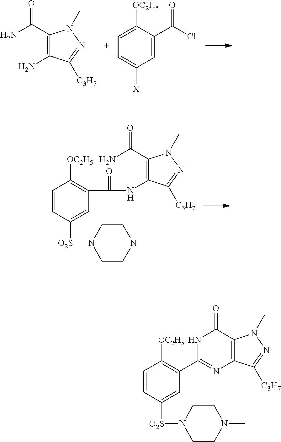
C1(C(N)=O)=C(N)C([C3H7])=NN1C.C1([OC2H5])=CC=C([X])C=C1C(=O)Cl.C1(C(N)=O)=C(NC(=O)C2=C([OC2H5])C=CC([O2S]N3CCN(C)CC3)=C2)C([C3H7])=NN1C.C12=C(C([C3H7])=NN1C)N=C(C1=C([OC2H5])C=CC([O2S]N3CCN(C)CC3)=C1)NC2=O
